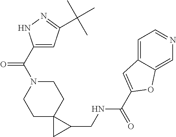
C1N(C(C2=CC(C(C)(C)C)=NN2)=O)CCC2(C1)CC2CNC(C1=CC2=CC=NC=C2O1)=O
